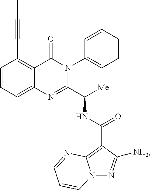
C1=CC=C2C(=C1C#CC)C(=O)N(C1=CC=CC=C1)C(C([Me])NC(C1=C3N(N=C1[NH2])C=CC=N3)=O)=N2
